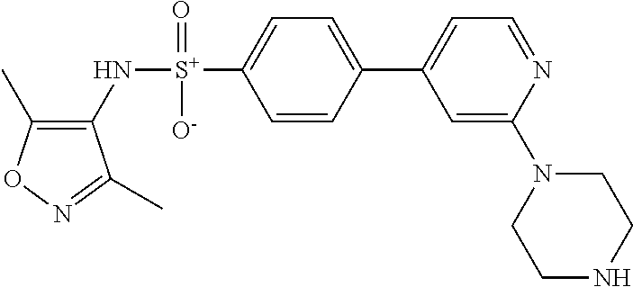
C1(C)=C(N[S+](C2=CC=C(C3=CC=NC(N4CCNCC4)=C3)C=C2)(=O)[O-])C(C)=NO1
